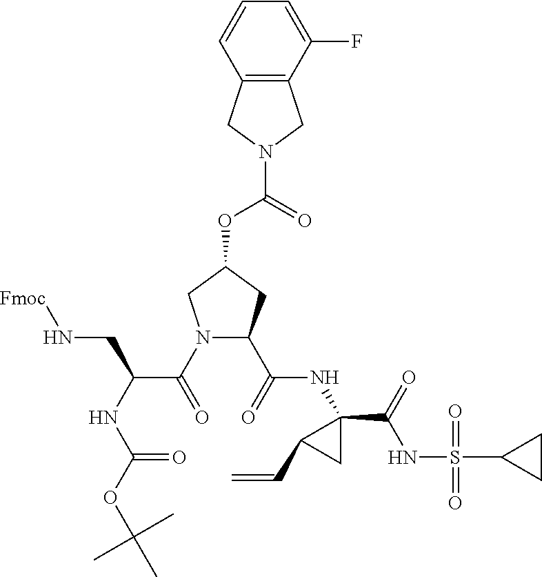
N1(C(=O)C(NC(=O)OC(C)(C)C)CN[Fmoc])C(C(=O)NC2(C(=O)NS(=O)(=O)C3CC3)C(C=C)C2)CC(OC(=O)N2CC3=C(C2)C(F)=CC=C3)C1
